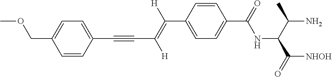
C(C1=CC=C(C(NC(C(N)C)C([NHOH])=O)=O)C=C1)(=C(C#CC1=CC=C(COC)C=C1)[H])[H]
